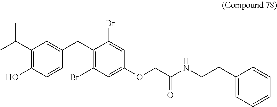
C1(C(C)C)=C(O)C=CC(CC2=C(Br)C=C(OCC(NCCC3=CC=CC=C3)=O)C=C2Br)=C1
